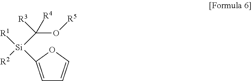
[R2][Si](C(O[R5])([R3])[R4])([R1])C1=CC=CO1
